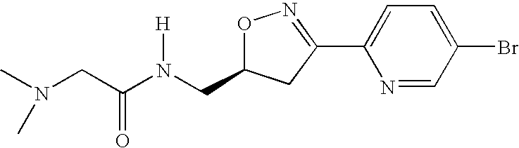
C(C(=O)N(CC1ON=C(C2=CC=C(Br)C=N2)C1)[H])N(C)C
